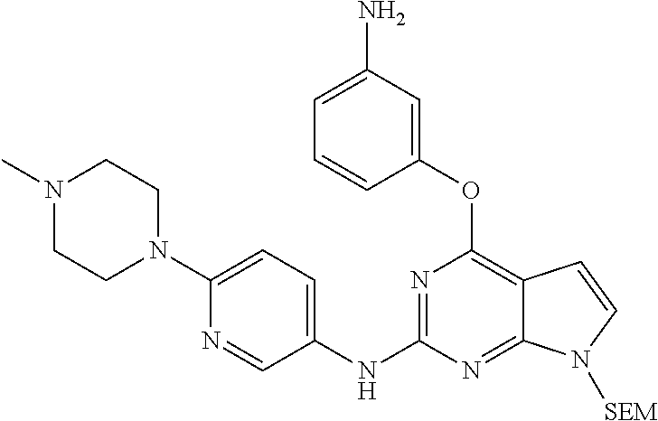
N1(C)CCN(C2=CC=C(NC3=NC(OC4=CC(N)=CC=C4)=C4C(=N3)N([SEM])C=C4)C=N2)CC1
